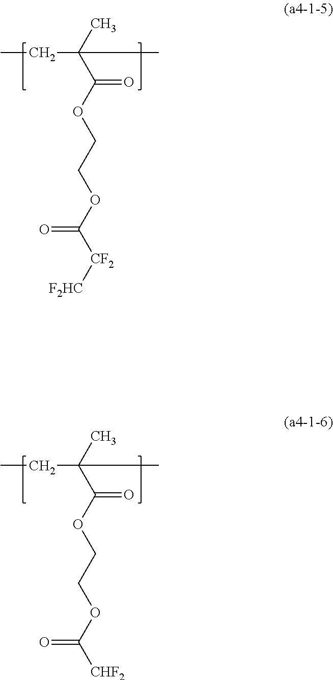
CCC(C)(C(OCCOC([CF2][F2HC])=O)=O)C.CCC(C)(C(OCCOC([CHF2])=O)=O)C
